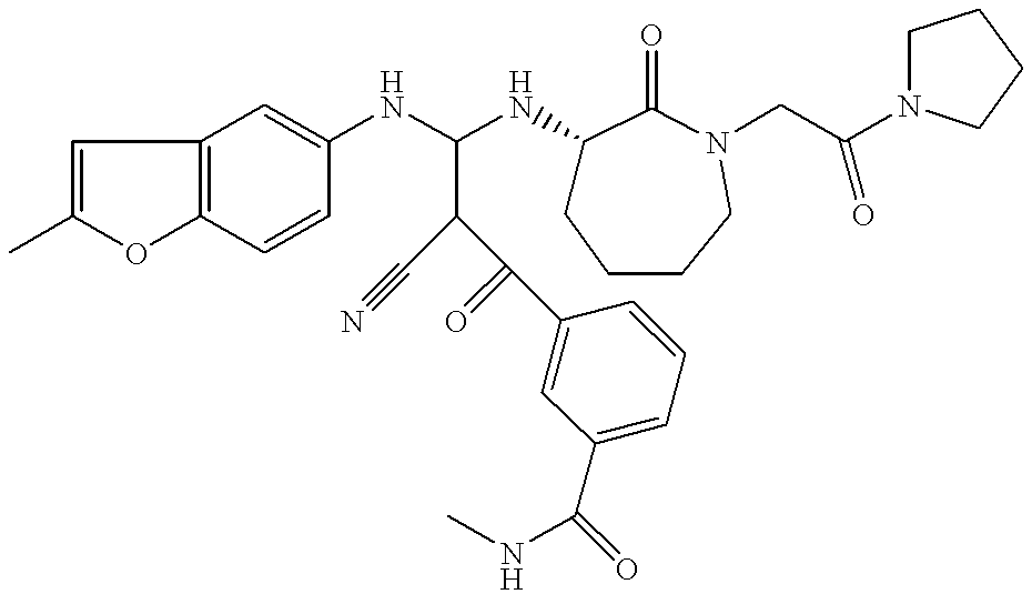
C1=C(C)OC2=C1C=C(NC(NC1CCCCN(CC(N3CCCC3)=O)C1=O)C(C(=O)C1=CC(C(NC)=O)=CC=C1)C#N)C=C2
